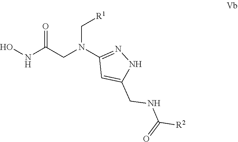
N(C(CN(C[R1])C1=NNC(CNC(=O)[R2])=C1)=O)O
